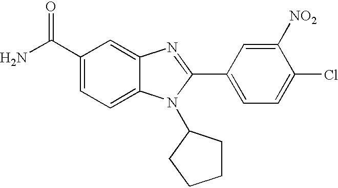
NC(C1=CC=C2C(=C1)N=C(C1=CC=C(Cl)C([NO2])=C1)N2C1CCCC1)=O
